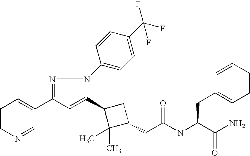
C1=CN=CC(C2=NN(C3=CC=C(C(F)(F)F)C=C3)C(C3C(C)(C)C(CC(=O)NC(CC4=CC=CC=C4)C(N)=O)C3)=C2)=C1
